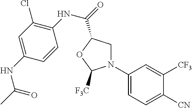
N1(C2=CC=C([CN])C([CF3])=C2)CC(C(NC2=C(Cl)C=C(NC(C)=O)C=C2)=O)OC1[F3C]
